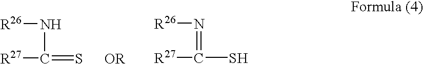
N(C(=S)[R27])[R26].[R26]N=C([R27])S
